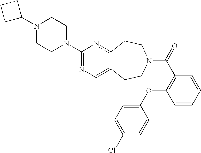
C1C(N2CCN(C3=NC=C4C(=N3)CCN(C(=O)C3=C(OC5=CC=C(Cl)C=C5)C=CC=C3)CC4)CC2)CC1
